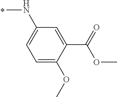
C1=C(OC)C(C(=O)OC)=CC(NC)=C1
